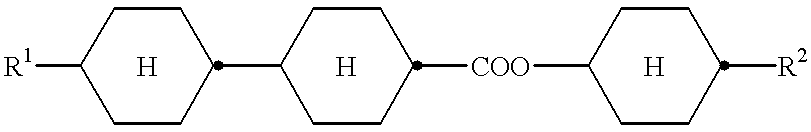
[R1]C1CCC(C2CCC([COO]C3CCC([R2])CC3)CC2)CC1.[H].[H].[H]
